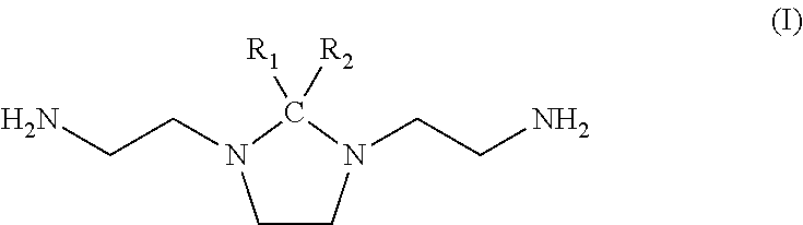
C1([R1])([R2])N(CCN)CCN1CCN
